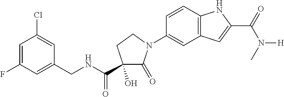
C1(O)(C(=O)NCC2=CC(F)=CC(Cl)=C2)C(=O)N(C2=CC3=C(C=C2)NC(C(=O)N(C)[H])=C3)CC1
